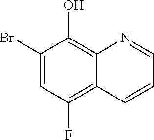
C1(Br)=CC(F)=C2C(=C1O)N=CC=C2
